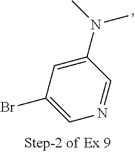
C1(N(C)C)=CC(Br)=CN=C1
